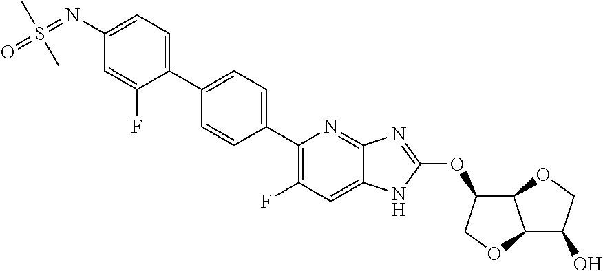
S(=NC1=CC=C(C2=CC=C(C3=C(F)C=C4C(=N3)N=C(OC3C5C(OC3)C(O)CO5)N4)C=C2)C(F)=C1)(=O)(C)C
